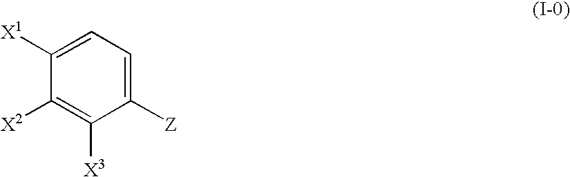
C1([X1])=CC=C([Z])C([X3])=C1[X2]
